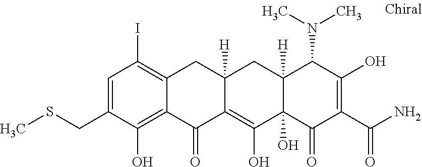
C12([H])C(O)(C(=O)C(C(N)=O)=C(O)C1N(C)C)C(O)=C1C([H])(C2)CC2=C(I)C=C(CSC)C(O)=C2C1=O
